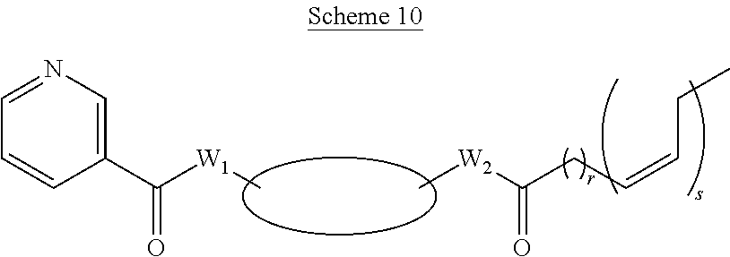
C1(C(=O)[W1]C)=CN=CC=C1.[W2](C)C(=O)CC=CCC
